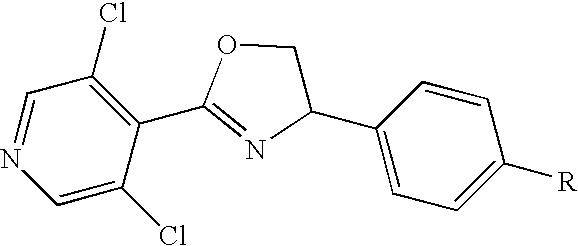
C1=C(Cl)C(C2=NC(C3=CC=C([R])C=C3)CO2)=C(Cl)C=N1
